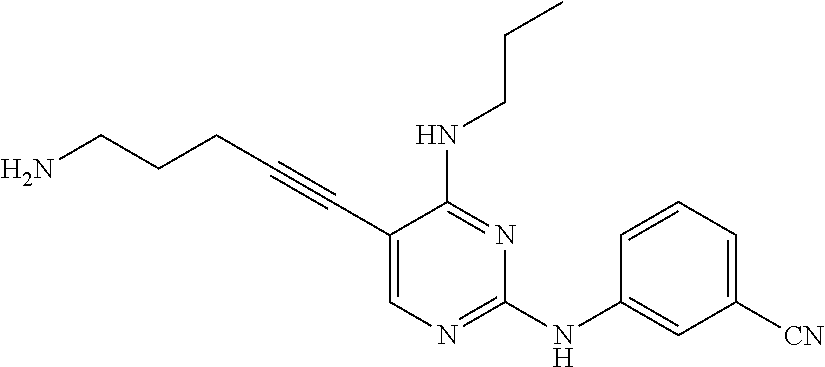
NCCCC#CC1=CN=C(NC2=CC([CN])=CC=C2)N=C1NCCC
